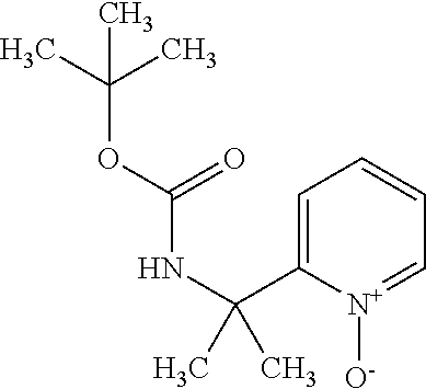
C1=C(C(NC(=O)OC(C)(C)C)(C)C)[N+]([O-])=CC=C1
